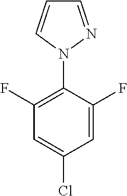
C1=NN(C2=C(F)C=C(Cl)C=C2F)C=C1
